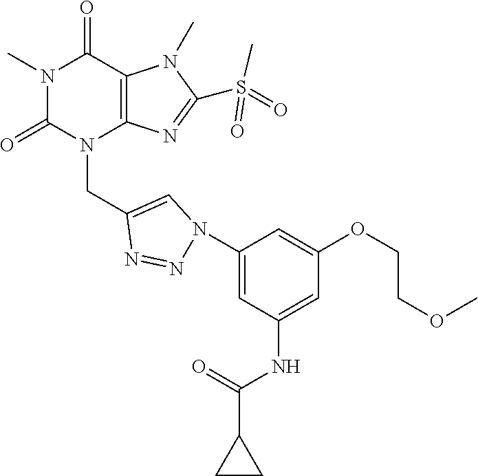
N1(C)C(=O)N(CC2=CN(C3=CC(NC(=O)C4CC4)=CC(OCCOC)=C3)N=N2)C2=C(C1=O)N(C)C(S(=O)(C)=O)=N2
